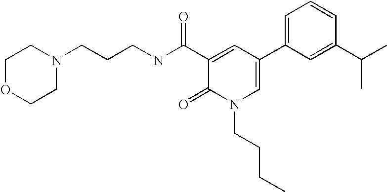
C(CNC(C1=CC(C2=CC=CC(C(C)C)=C2)=CN(CCCC)C1=O)=O)CN1CCOCC1
